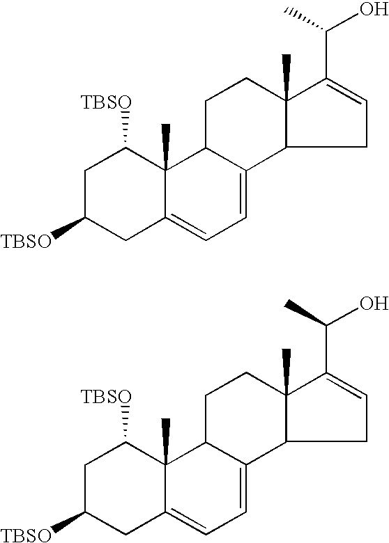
C1C([TBSO])CC2=CC=C3C(C2(C)C1[TBSO])CCC1(C)C3CC=C1C(C)O.C1C([TBSO])CC2=CC=C3C(C2(C)C1[TBSO])CCC1(C)C3CC=C1C(C)O
